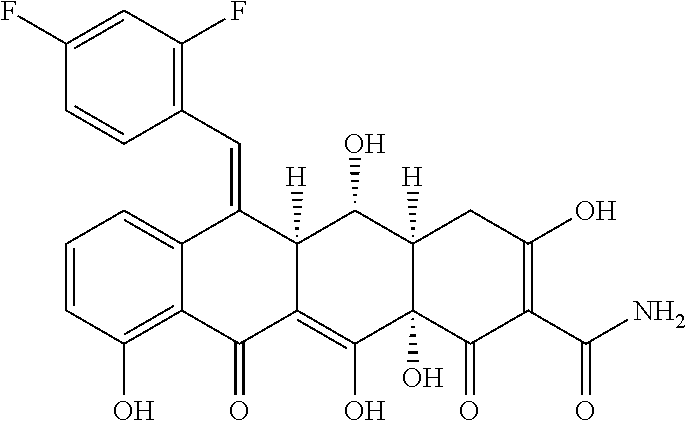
C1=CC(O)=C2C(=C1)C(=CC1=C(F)C=C(F)C=C1)C1([H])C(=C(O)C3(O)C([H])(C1O)CC(O)=C(C(N)=O)C3=O)C2=O
